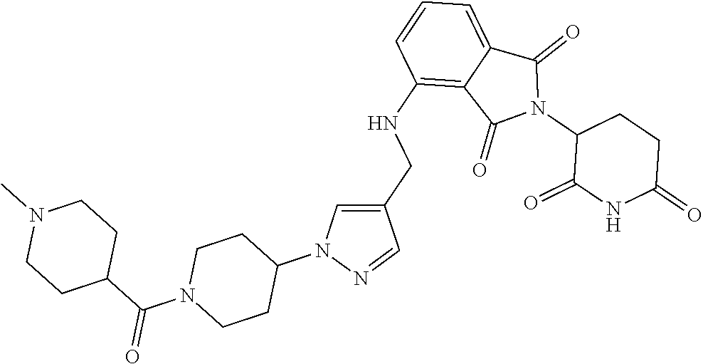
C1(NCC2=CN(C3CCN(C(C4CCN(C)CC4)=O)CC3)N=C2)=C2C(=CC=C1)C(=O)N(C1C(=O)NC(=O)CC1)C2=O
